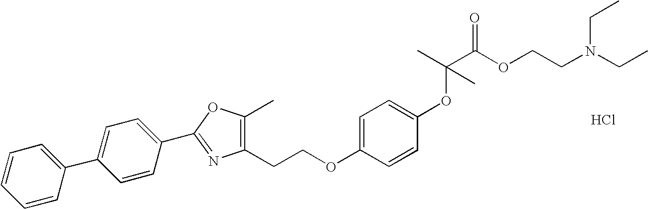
Cl.C1=CC(C2=CC=C(C3=NC(CCOC4=CC=C(OC(C)(C(OCCN(CC)CC)=O)C)C=C4)=C(C)O3)C=C2)=CC=C1
